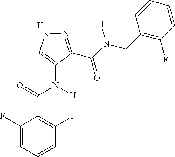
[H].C1=CC=C(F)C(C(=O)N(C2=CNN=C2C(N(CC2=C(F)C=CC=C2)[H])=O)[H])=C1F
